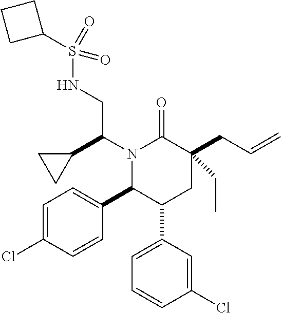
N1(C(C2CC2)CNS(C2CCC2)(=O)=O)C(C2=CC=C(Cl)C=C2)C(C2=CC=CC(Cl)=C2)CC(CC=C)(CC)C1=O
